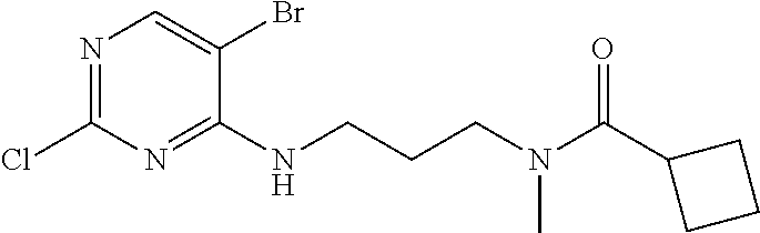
N1=C(Cl)N=C(NCCCN(C)C(C2CCC2)=O)C(Br)=C1
